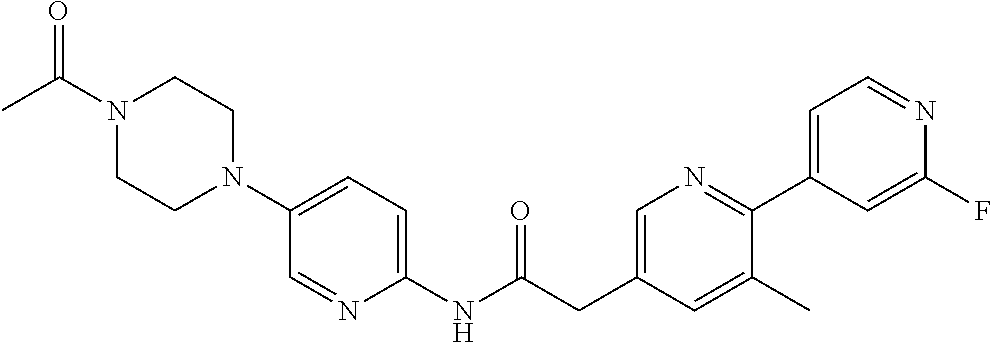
N1(C(C)=O)CCN(C2=CC=C(NC(CC3=CN=C(C4=CC=NC(F)=C4)C(C)=C3)=O)N=C2)CC1
